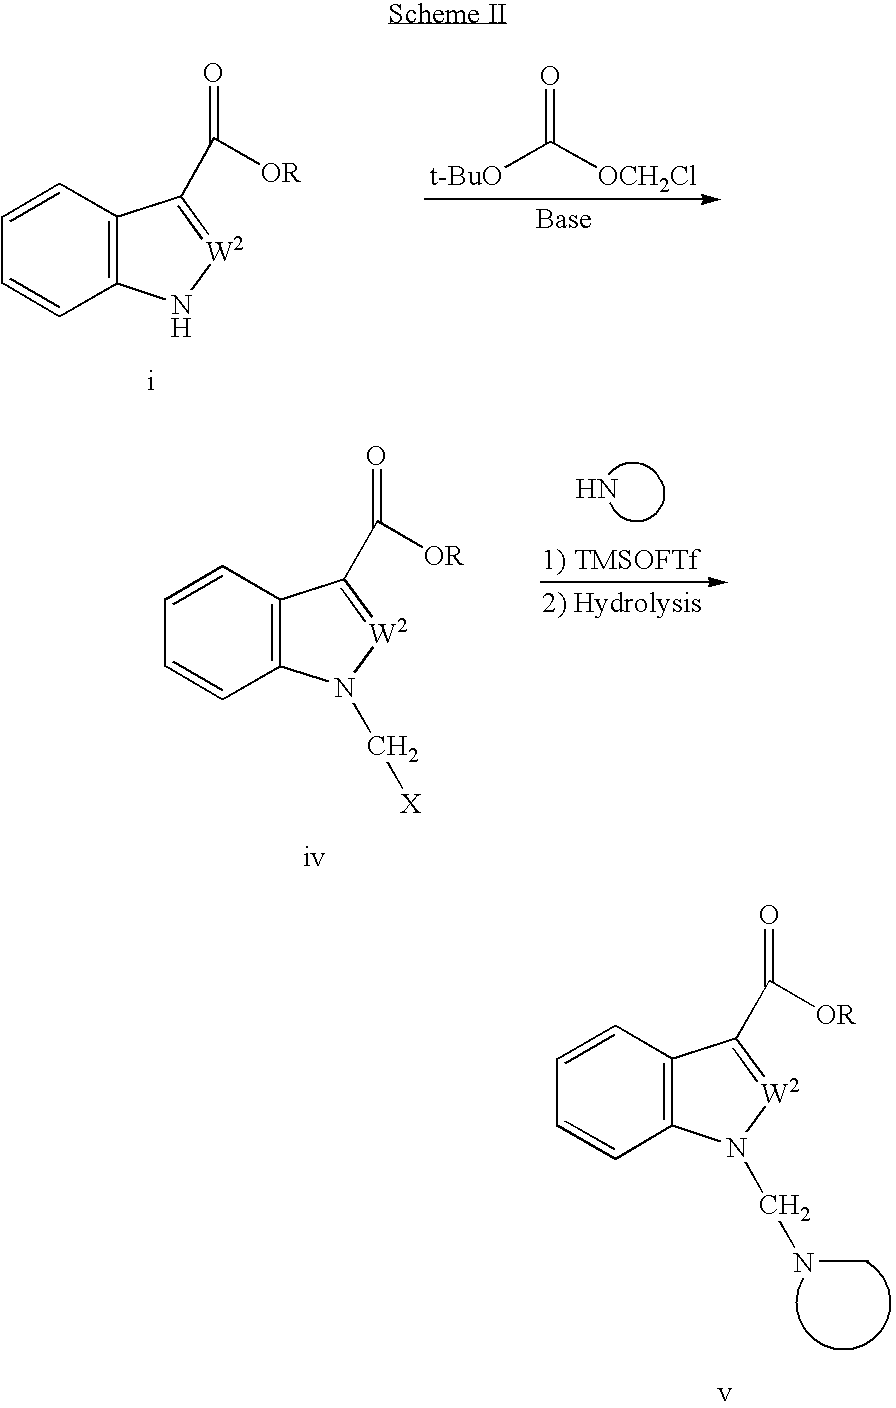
C1=CC2=C(C=C1)N[W2]=C2C([OR])=O.[t-BuO]C([OCH2Cl])=O.C1=CC2=C(C=C1)N(C[X])[W2]=C2C([OR])=O.N.C1=CC2=C(C=C1)N(CNC)[W2]=C2C([OR])=O
